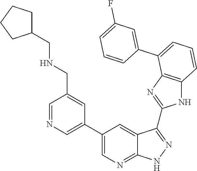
C1=NC=C(C2=CN=C3C(=C2)C(C2=NC4=C(N2)C=CC=C4C2=CC(F)=CC=C2)=NN3)C=C1CNCC1CCCC1
